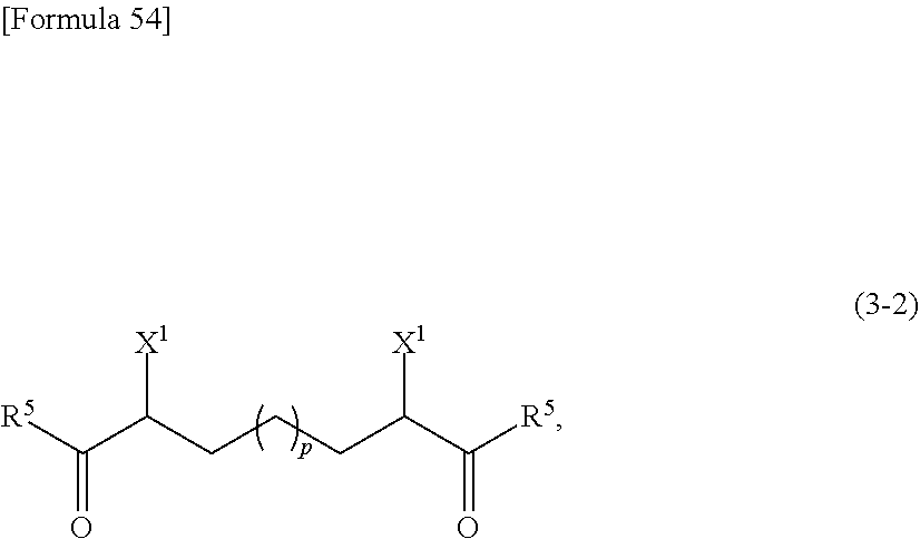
C(CCCC(C([R5])=O)[X1])(C([R5])=O)[X1]
